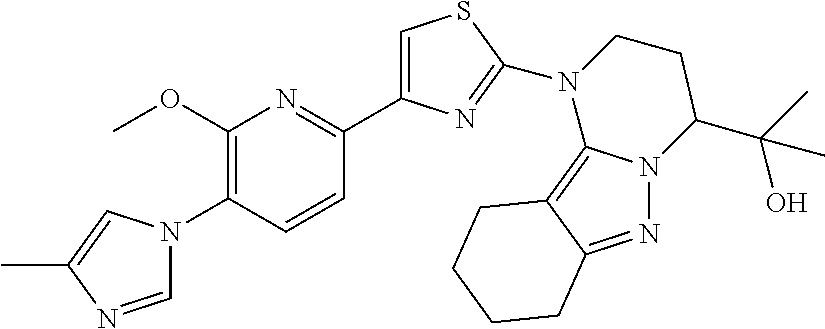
C1=NC(C)=CN1C1=C(OC)N=C(C2=CSC(N3C4=C5C(=NN4C(C(O)(C)C)CC3)CCCC5)=N2)C=C1
